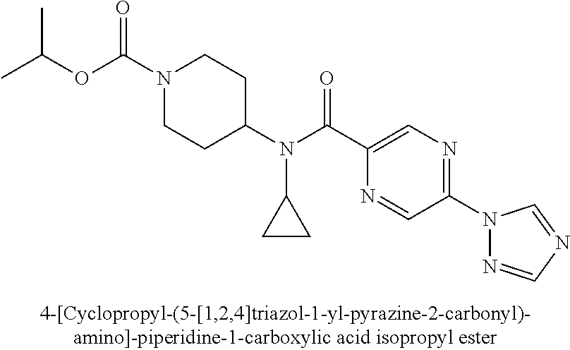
CC(OC(N1CCC(N(C(C2=CN=C(N3N=CN=C3)C=N2)=O)C2CC2)CC1)=O)C
